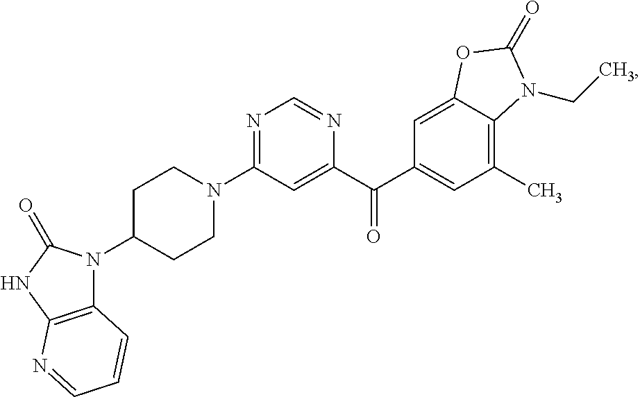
N1=C(N2CCC(N3C4=C(NC3=O)N=CC=C4)CC2)C=C(C(C2=CC(C)=C3C(=C2)OC(=O)N3CC)=O)N=C1
